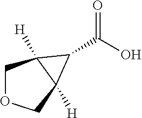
C1OCC2([H])C1([H])C2C(=O)O
